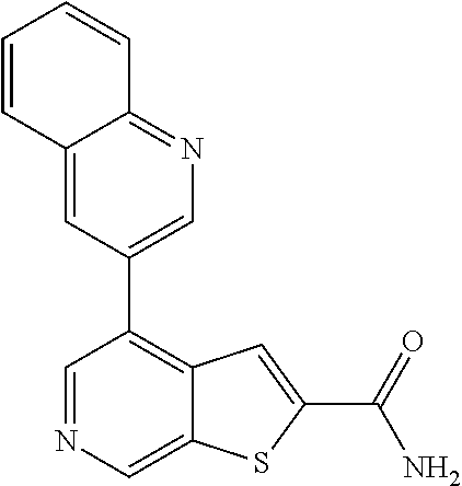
C1=NC=C2C(=C1C1=CN=C3C(=C1)C=CC=C3)C=C(C(=O)N)S2
